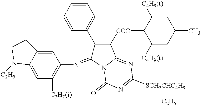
C1=C2C(=CC([C3H7(i)])=C1N=C1C(C3=CC=CC=C3)=C([COO]C3C([C4H9(t)])CC(C)CC3[C4H9(t)])C3=NC([SCH2CHC4H9][C2H5])=NC(=O)N13)N([C2H5])CC2
